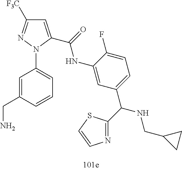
C1=C(CN)C=CC=C1N1C(C(=O)NC2=CC(C(NCC3CC3)C3=NC=CS3)=CC=C2F)=CC([F3C])=N1
